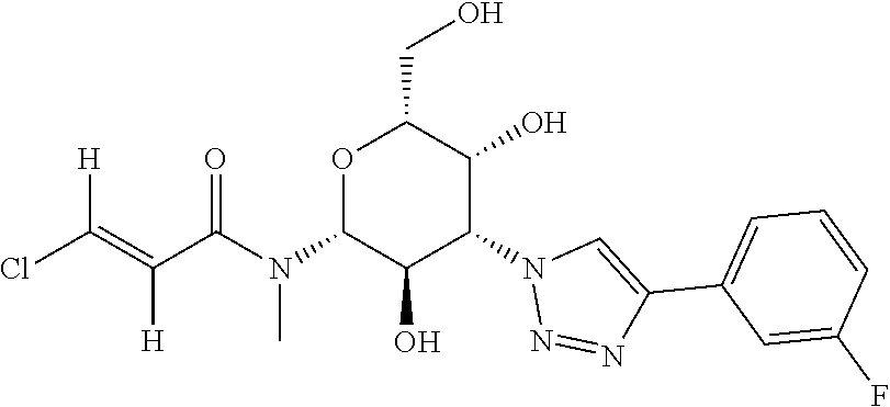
O1C(N(C(=O)C(=C(Cl)[H])[H])C)C(O)C(N2N=NC(C3=CC=CC(F)=C3)=C2)C(O)C1CO
